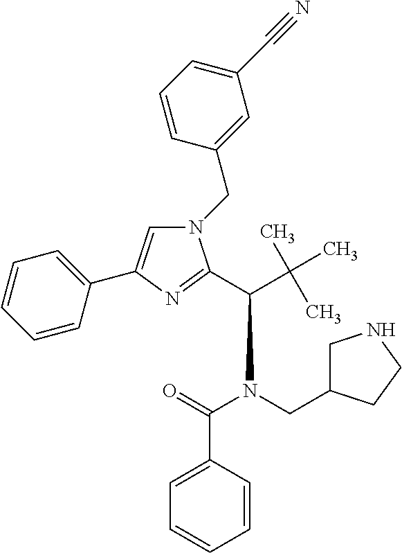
N1(CC2=CC(C#N)=CC=C2)C=C(C2=CC=CC=C2)N=C1C(C(C)(C)C)N(C(=O)C1=CC=CC=C1)CC1CNCC1
